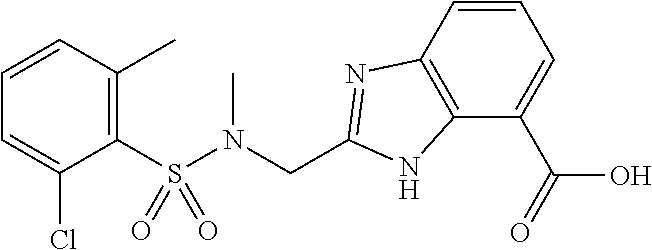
C1(S(N(CC2=NC3=C(N2)C(C(O)=O)=CC=C3)C)(=O)=O)=C(C)C=CC=C1Cl
